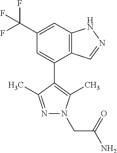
C12=C(C=C(C(F)(F)F)C=C1C1=C(C)N(CC(N)=O)N=C1C)NN=C2
